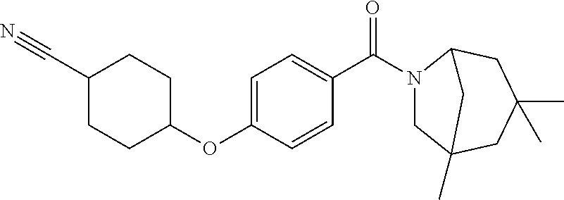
C1=CC(OC2CCC(C#N)CC2)=CC=C1C(=O)N1CC2(C)CC(C)(C)CC1C2
